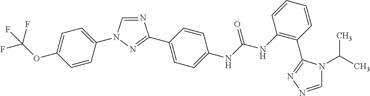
C1=C(OC(F)(F)F)C=CC(N2C=NC(C3=CC=C(NC(NC4=C(C5=NN=CN5C(C)C)C=CC=C4)=O)C=C3)=N2)=C1
